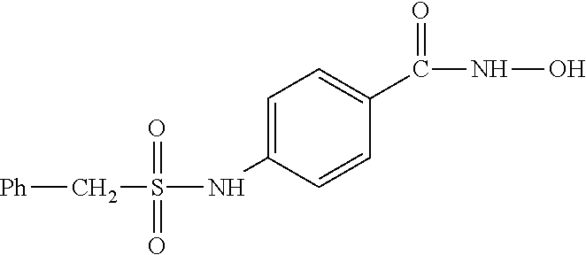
[Ph]CS(=O)(=O)NC1=CC=C(C(NO)=O)C=C1
